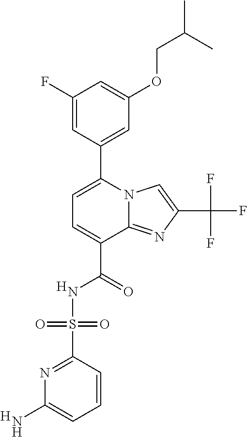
C1(F)=CC(C2=CC=C(C(=O)NS(=O)(=O)C3=NC(N)=CC=C3)C3=NC(C(F)(F)F)=CN32)=CC(OCC(C)C)=C1.[H].[H]
